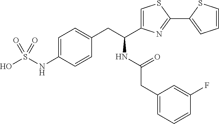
C1(CC(NC(C2=CSC(C3=CC=CS3)=N2)CC2=CC=C(NS(O)(=O)=O)C=C2)=O)=CC=CC(F)=C1
